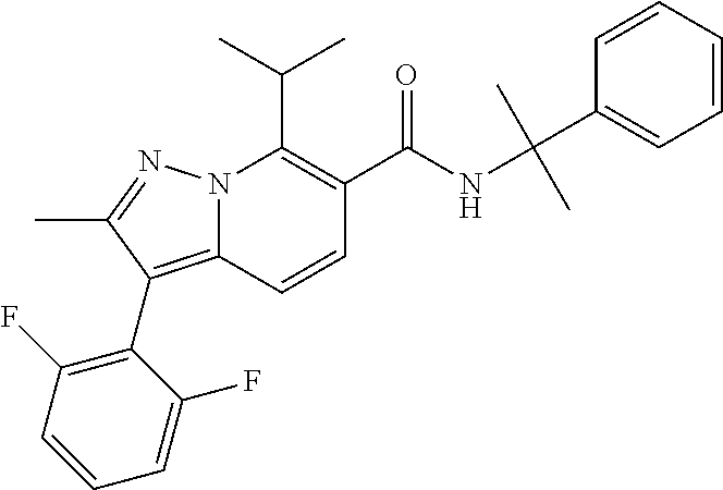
CC(C)C1=C(C(NC(C2=CC=CC=C2)(C)C)=O)C=CC2=C(C3=C(F)C=CC=C3F)C(C)=NN12
